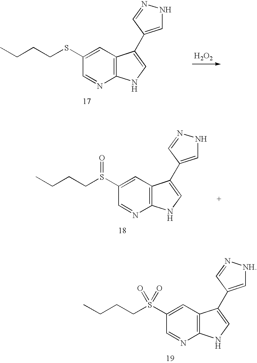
C1(S(CCCC)(=O)=O)=CC2=C(N=C1)NC=C2C1=C[NH]N=C1.C1(SCCCC)=CC2=C(N=C1)NC=C2C1=CNN=C1.[H2O2].C1(S(CCCC)=O)=CC2=C(N=C1)NC=C2C1=CNN=C1
